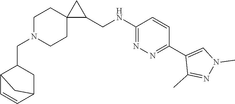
C12C=CC(CC1CN1CCC3(CC1)C(CNC1=NN=C(C4=CN(C)N=C4C)C=C1)C3)C2
